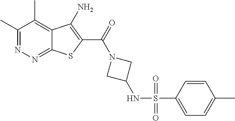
C1(C)=NN=C2C(=C1C)C(N)=C(C(=O)N1CC(NS(C3=CC=C(C)C=C3)(=O)=O)C1)S2
